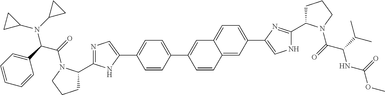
N1=C(C2CCCN2C(=O)C(C2=CC=CC=C2)N(C2CC2)C2CC2)NC(C2=CC=C(C3=CC4=CC=C(C5=CNC(C6CCCN6C(=O)C(C(C)C)NC(OC)=O)=N5)C=C4C=C3)C=C2)=C1
